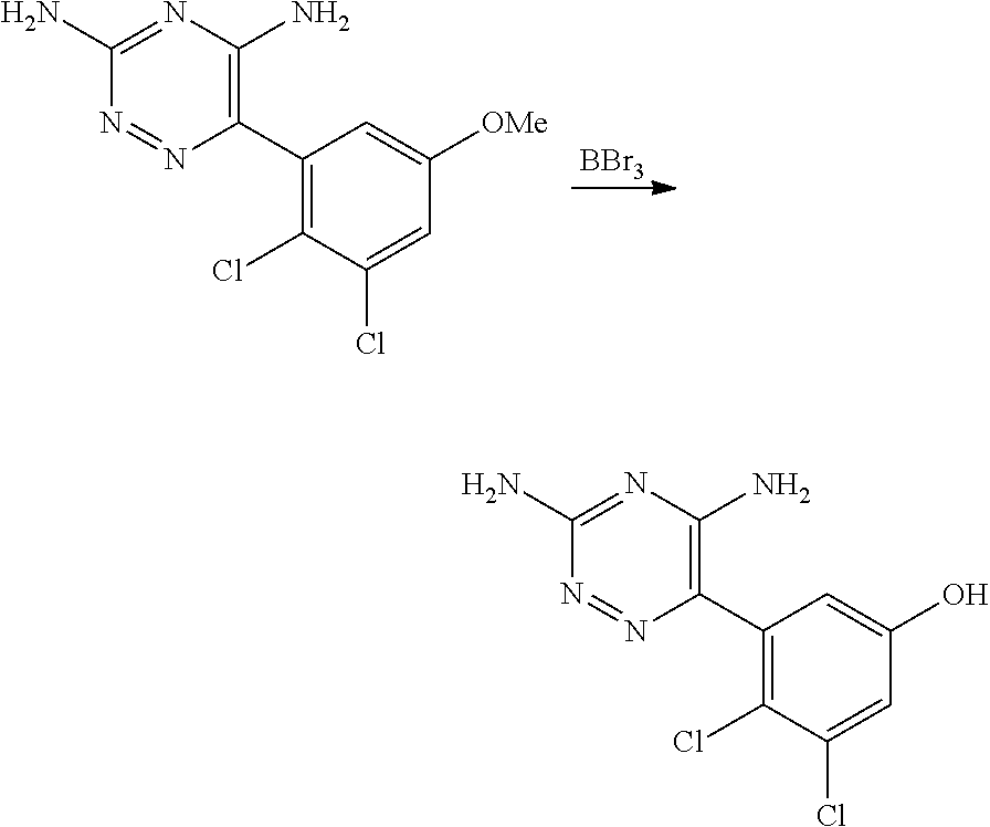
[BBr3].C1(N)=NC(N)=C(C2=C(Cl)C(Cl)=CC([OMe])=C2)N=N1.C1(N)=NC(N)=C(C2=C(Cl)C(Cl)=CC(O)=C2)N=N1
